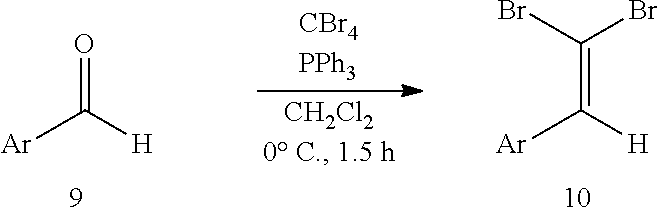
[Ar]C([H])=O.[Ar]C([H])=C(Br)Br
